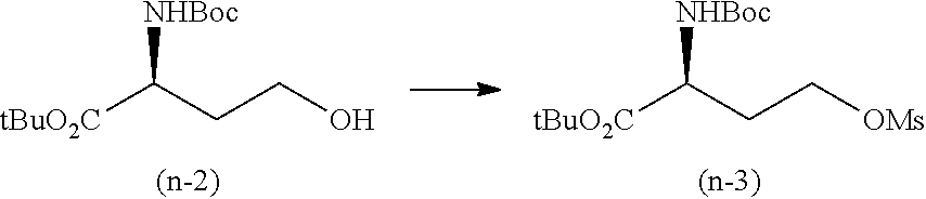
[tBuO2C]C(CCO)[NHBoc].[tBuO2C]C(CC[OMs])[NHBoc]
